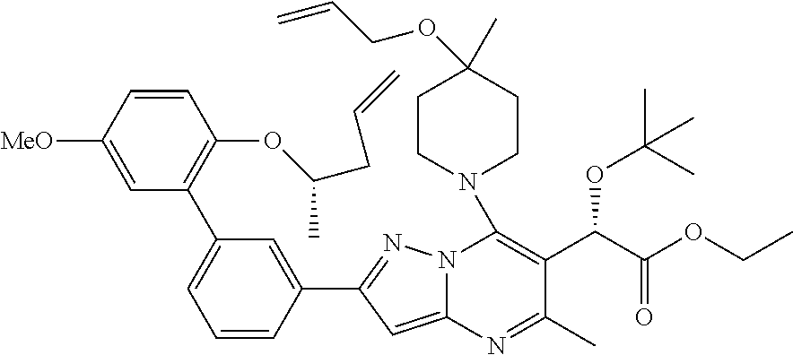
C1=CC([MeO])=CC(C2=CC=CC(C3=NN4C(=C3)N=C(C)C(C(OC(C)(C)C)C(=O)OCC)=C4N3CCC(OCC=C)(C)CC3)=C2)=C1OC(C)CC=C
